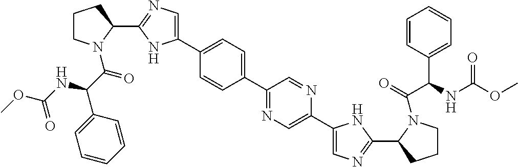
C1(C2N(C(C(C3=CC=CC=C3)NC(OC)=O)=O)CCC2)=NC=C(C2=CC=C(C3=NC=C(C4=CN=C(C5CCCN5C(=O)C(C5=CC=CC=C5)NC(OC)=O)N4)N=C3)C=C2)N1
